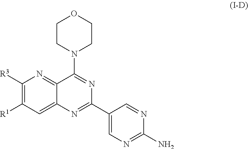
C1([R3])=C([R1])C=C2C(=N1)C(N1CCOCC1)=NC(C1=CN=C(N)N=C1)=N2
